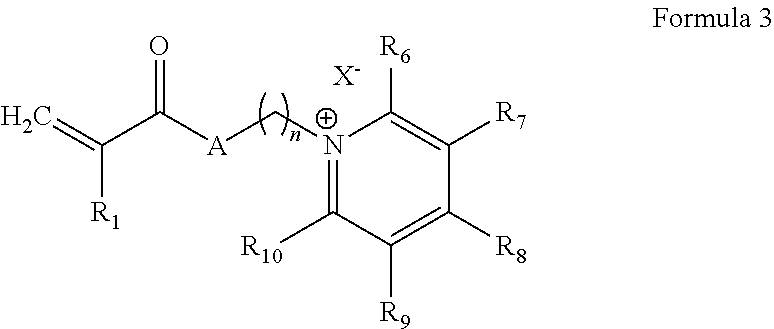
C=C([R1])C(=O)[A]C[N+]1=C([R10])C([R9])=C([R8])C([R7])=C1[R6].[X-]
